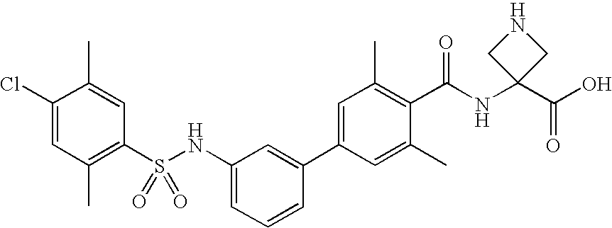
C1(NS(C2=C(C)C=C(Cl)C(C)=C2)(=O)=O)=CC=CC(C2=CC(C)=C(C(NC3(C(O)=O)CNC3)=O)C(C)=C2)=C1
